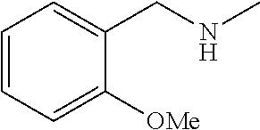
C1=CC=C([OMe])C(CNC)=C1
